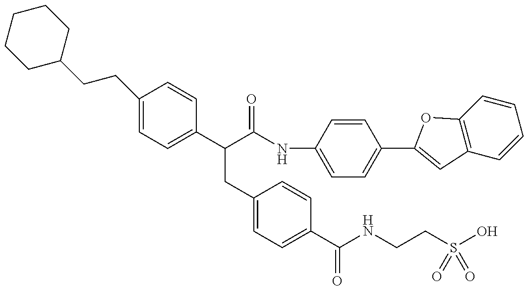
C1(CCC2CCCCC2)=CC=C(C(C(NC2=CC=C(C3=CC4=C(C=CC=C4)O3)C=C2)=O)CC2=CC=C(C(=O)NCCS(=O)(=O)O)C=C2)C=C1
